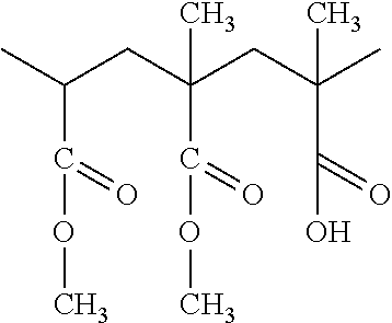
C(C(CC(C)(C(=O)O)C)(C)C(OC)=O)C(C)C(OC)=O
